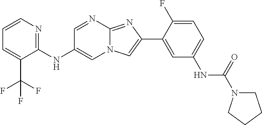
C1=NC2=NC(C3=CC(NC(=O)N4CCCC4)=CC=C3F)=CN2C=C1NC1=NC=CC=C1C(F)(F)F
